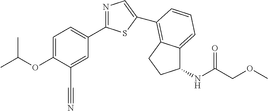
C1=C(OC(C)C)C(C#N)=CC(C2=NC=C(C3=C4C(=CC=C3)C(NC(COC)=O)CC4)S2)=C1
